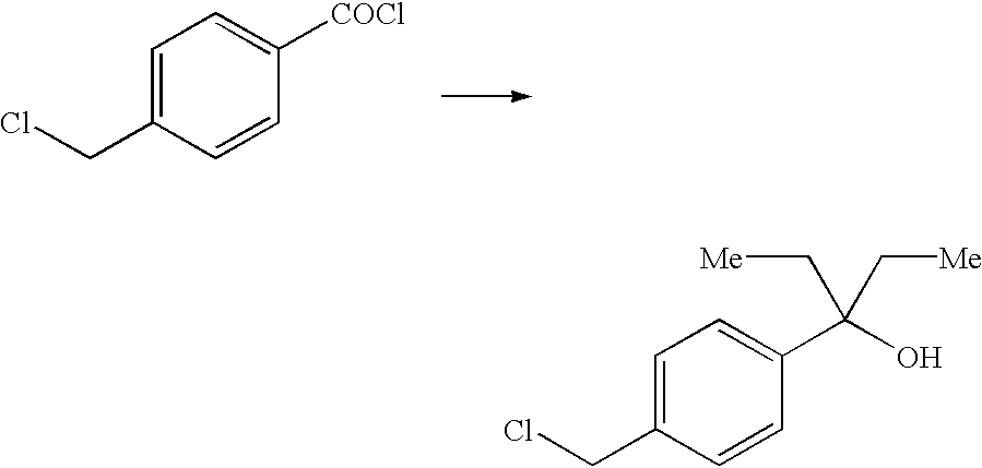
C1=C(CCl)C=CC(C(O)(C[Me])C[Me])=C1.C1=C(CCl)C=CC([COCl])=C1
